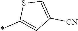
C1(*)=CC([CN])=CS1
